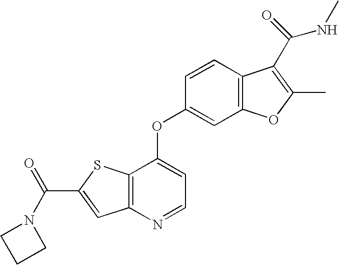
C1=CC2=C(C=C1OC1=CC=NC3=C1SC(C(=O)N1CCC1)=C3)OC(C)=C2C(NC)=O
